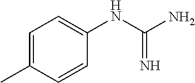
C1=C(C)C=CC(NC(N)=N)=C1
